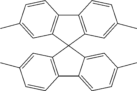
C12=C(C3(C4=CC(C)=CC=C14)C1=C(C4=C3C=C(C)C=C4)C=CC(C)=C1)C=C(C)C=C2
